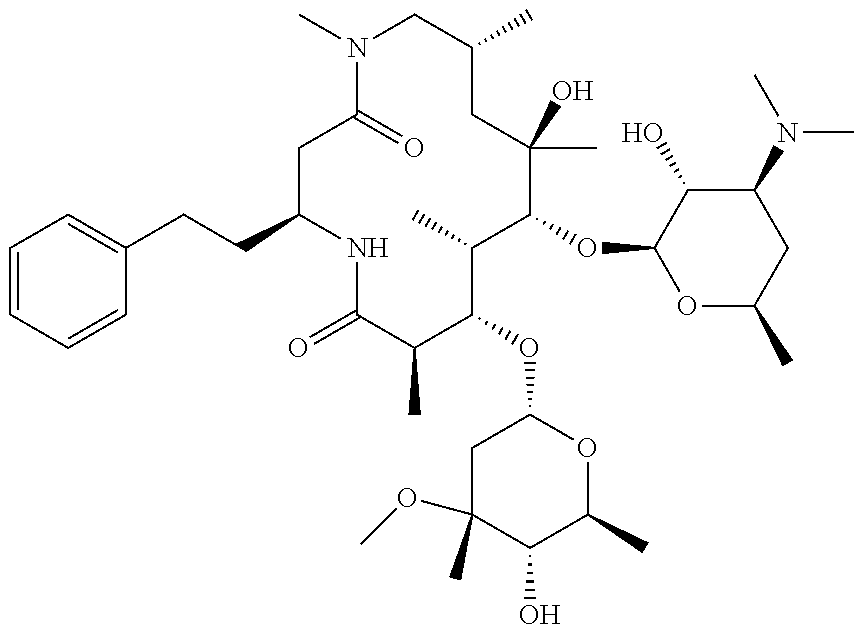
C1C(CCC2=CC=CC=C2)NC(=O)C(C)C(OC2CC(OC)(C)C(O)C(C)O2)C(C)C(OC2OC(C)CC(N(C)C)C2O)C(C)(O)CC(C)CN(C)C1=O
